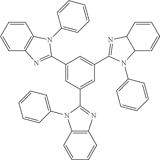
C1=CC=CC2=C1N=C(C1=CC(C3=NC4=C(N3C3=CC=CC=C3)C=CC=C4)=CC(C3=NC4C(C=CC=C4)N3C3=CC=CC=C3)=C1)N2C1=CC=CC=C1
